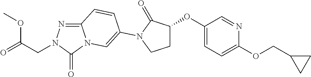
C12=NN(CC(=O)OC)C(=O)N1C=C(N1C(=O)C(OC3=CC=C(OCC4CC4)N=C3)CC1)C=C2
